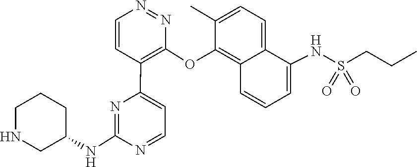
C1(NC2CNCCC2)=NC(C2=C(OC3=C4C(=CC=C3C)C(NS(=O)(CCC)=O)=CC=C4)N=NC=C2)=CC=N1
